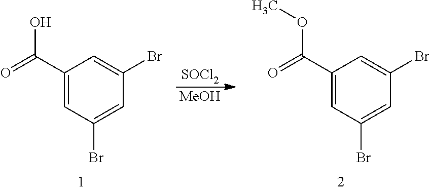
[SOCl2].[MeOH].C1(C(=O)O)=CC(Br)=CC(Br)=C1.C1(C(=O)OC)=CC(Br)=CC(Br)=C1
